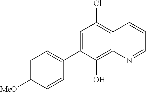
C1=C([MeO])C=CC(C2=CC(Cl)=C3C(=C2O)N=CC=C3)=C1
